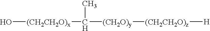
O[(CH2CH2O)x]C([(CH2O)y][(CH2CH2O)z][H])C
